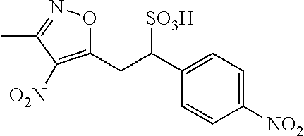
C1(CC(C2=CC=C([NO2])C=C2)[SO3H])=C([O2N])C(C)=NO1
